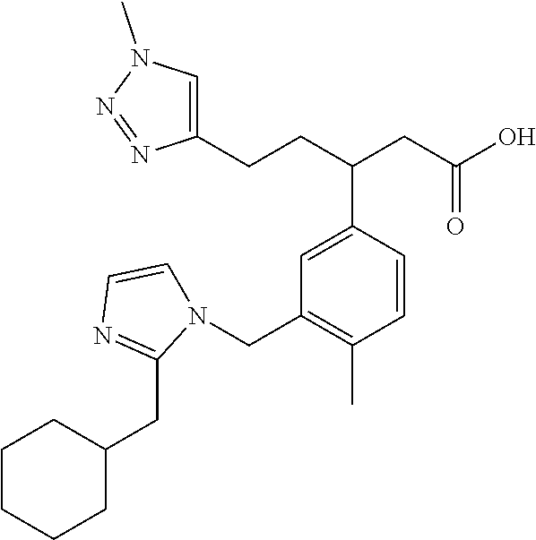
C(C(CC(O)=O)C1=CC(CN2C=CN=C2CC2CCCCC2)=C(C)C=C1)CC1=CN(C)N=N1
